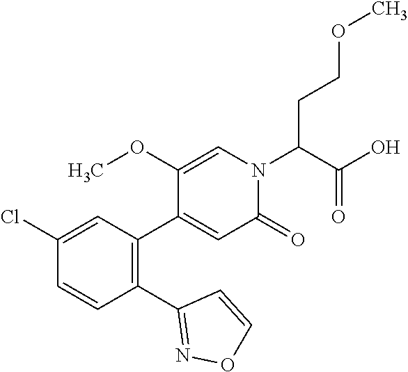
C1(Cl)=CC(C2=CC(=O)N(C(C(O)=O)CCOC)C=C2OC)=C(C2=NOC=C2)C=C1
